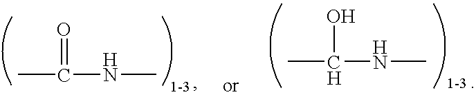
CC(NC)=O.CC(NC)O
